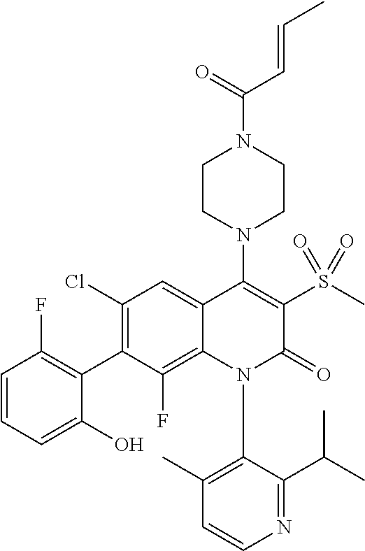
N1(C2=C(C)C=CN=C2C(C)C)C(=O)C(S(C)(=O)=O)=C(N2CCN(C(=O)C=CC)CC2)C2=CC(Cl)=C(C3=C(F)C=CC=C3O)C(F)=C12
